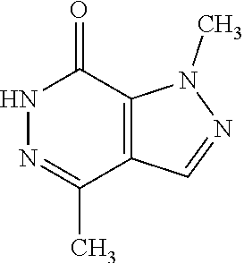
N1N=C(C)C2=C(C1=O)N(C)N=C2
